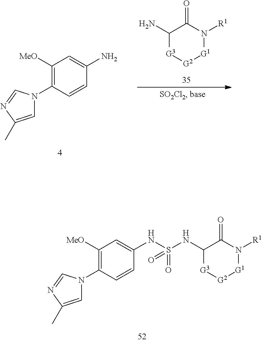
C1([MeO])=C(N2C=C(C)N=C2)C=CC(NS(NC2[G3][G2][G1]N([R1])C2=O)(=O)=O)=C1.[G3]1[G2][G1]N([R1])C(=O)C1N.C1([MeO])=C(N2C=C(C)N=C2)C=CC(N)=C1
